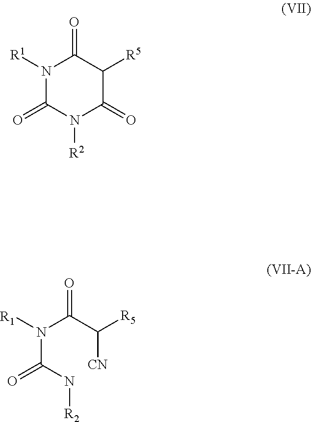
N1([R1])C(=O)N([R2])C(=O)C([R5])C1=O.N(C(N[R2])=O)(C(C([CN])[R5])=O)[R1]
